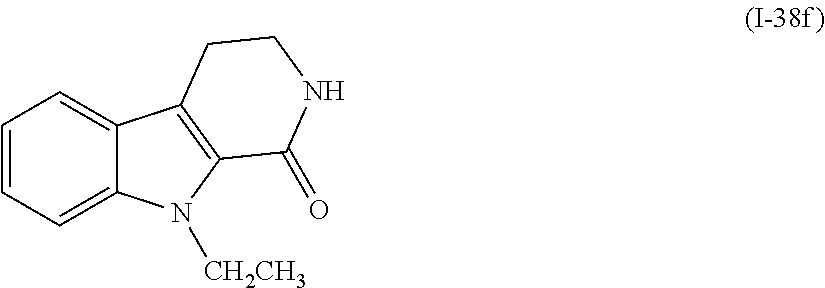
C1=CC=C2C(=C1)C1=C(N2[CH2CH3])C(=O)NCC1
